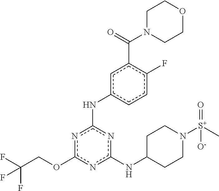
O(c1nc(Nc2cc(C(=O)N3CCOCC3)c(F)cc2)nc(NC2CCN([S+](C)(=O)[O-])CC2)n1)CC(F)(F)F
